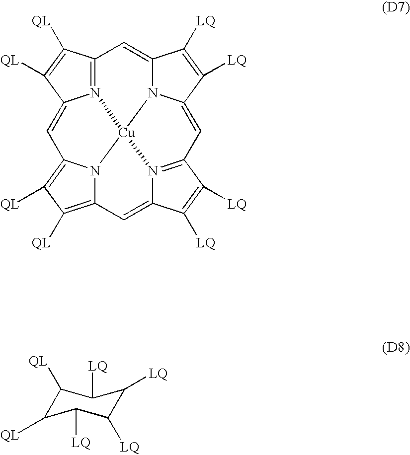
N12C3=CC4=N5C(=CC6=C([QL])C([QL])=C7N6[Cu]15N1=C(C([QL])=C([QL])C1=C7)C=C2C([LQ])=C3[LQ])C([LQ])=C4[LQ].C1([QL])C([QL])C([LQ])C([LQ])C([LQ])C1[LQ]
